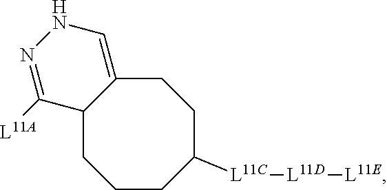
C1CC([L11C][L11D][L11E])CCC2=CNN=C([L11A])C2C1
